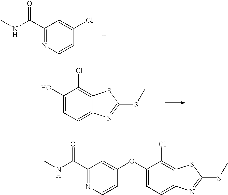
CNC(C1=NC=CC(Cl)=C1)=O.C1(O)=CC=C2C(=C1Cl)SC(SC)=N2.C1(OC2=CC(C(=O)NC)=NC=C2)=CC=C2C(=C1Cl)SC(SC)=N2
